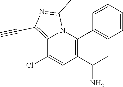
C12=C(C#C)N=C(C)N1C(C1=CC=CC=C1)=C(C(C)N)C=C2Cl
